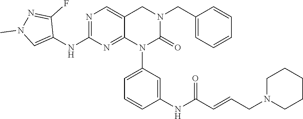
C1(NC2=NC=C3C(=N2)N(C2=CC=CC(NC(C=CCN4CCCCC4)=O)=C2)C(=O)N(CC2=CC=CC=C2)C3)=CN(C)N=C1F
